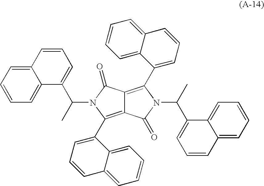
C12=C(C3=CC=CC4=CC=CC=C34)N(C(C3=CC=CC4=CC=CC=C34)C)C(=O)C1=C(C1=CC=CC3=CC=CC=C13)N(C(C1=CC=CC3=CC=CC=C13)C)C2=O
